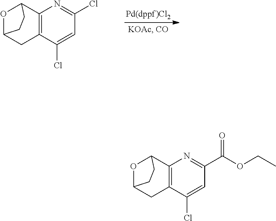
O1C2CC3=C(C1CC2)N=C(Cl)C=C3Cl.O1C2CC3=C(C1CC2)N=C(C(OCC)=O)C=C3Cl
